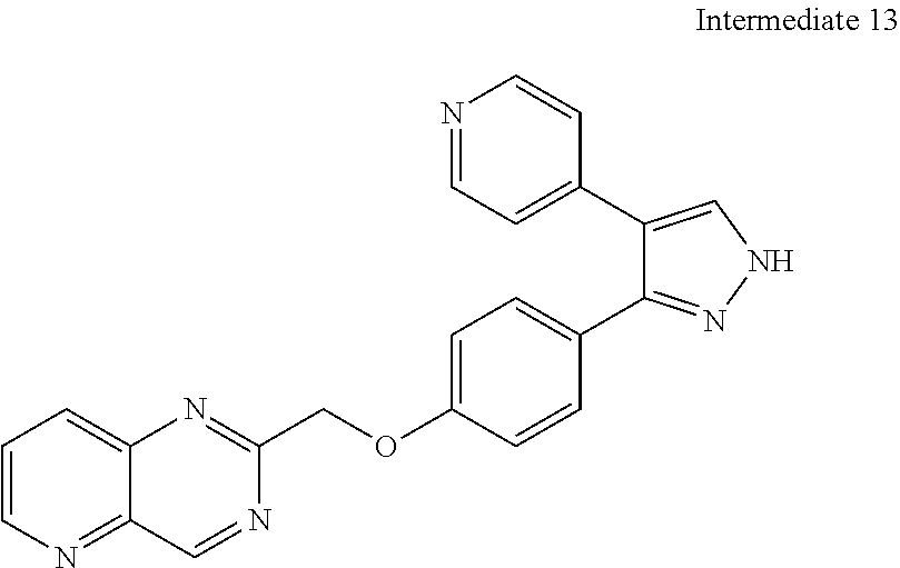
C1=CN=C2C(=C1)N=C(COC1=CC=C(C3=NNC=C3C3=CC=NC=C3)C=C1)N=C2
